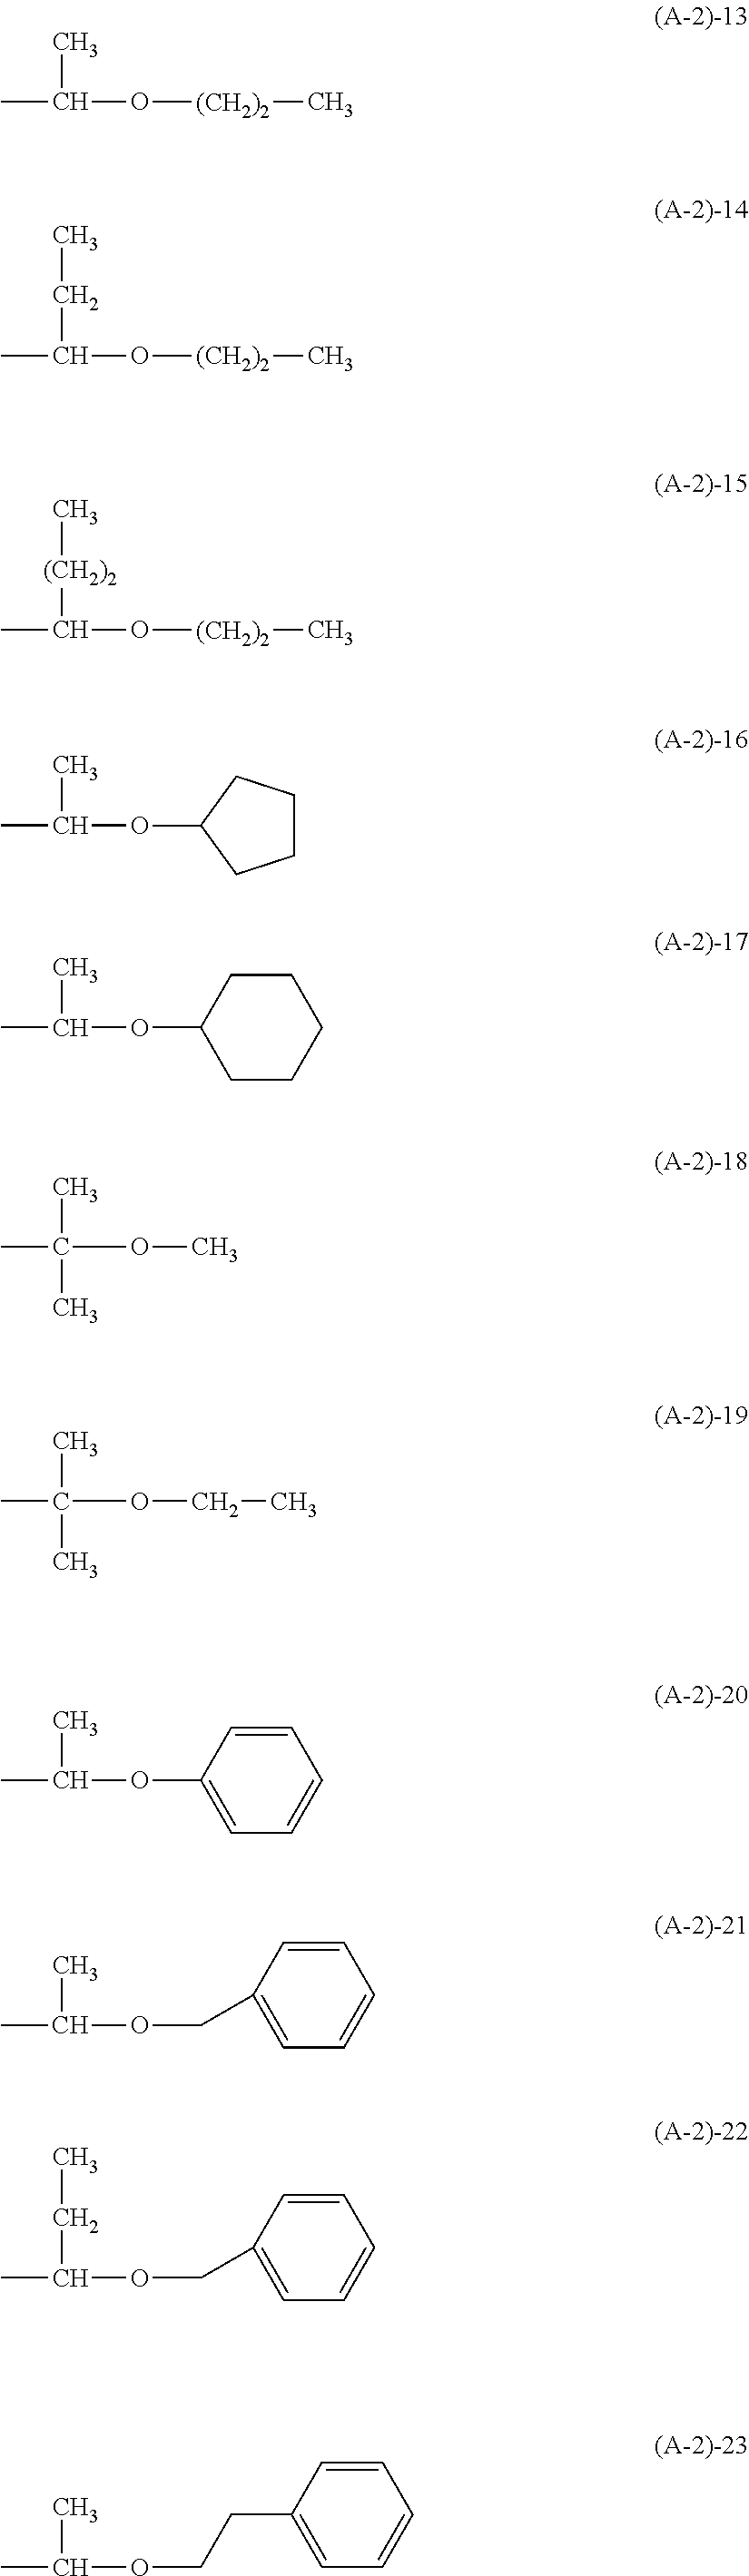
CC(C)O[(CH2)2]C.C(C(C)O[(CH2)2]C)C.[(CH2)2](C(C)O[(CH2)2]C)C.CC(C)OC1CCCC1.CC(C)OC1CCCCC1.CC(C)(OC)C.CC(C)(OCC)C.CC(C)OC1=CC=CC=C1.C(C(C)OCC1=CC=CC=C1)C.CC(C)OCCC1=CC=CC=C1.C1=C(COC(C)C)C=CC=C1
